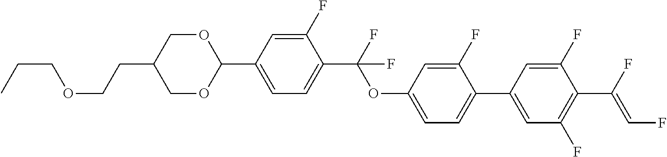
C(COCCC1COC(C2=CC=C(C(F)(OC3=CC=C(C4=CC(F)=C(C(F)=CF)C(F)=C4)C(F)=C3)F)C(F)=C2)OC1)C
